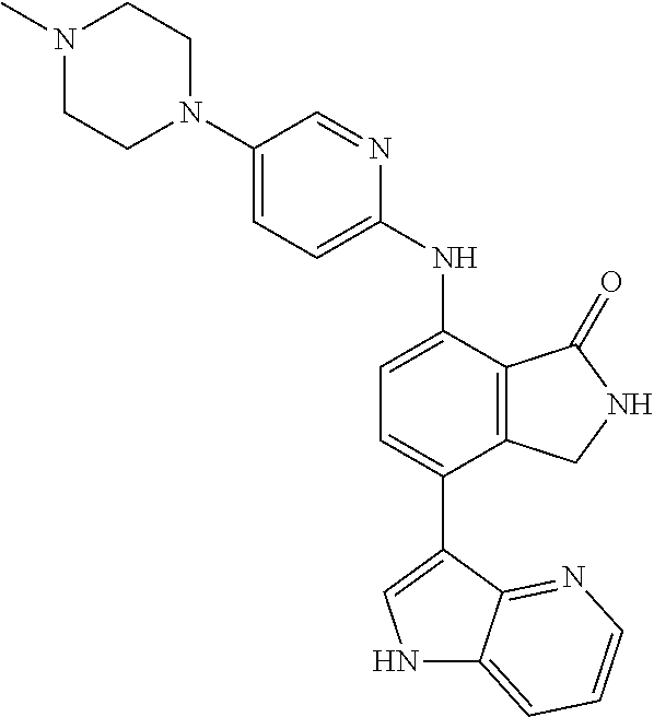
N1(C)CCN(C2=CC=C(NC3=CC=C(C4=CNC5=CC=CN=C54)C4=C3C(=O)NC4)N=C2)CC1
